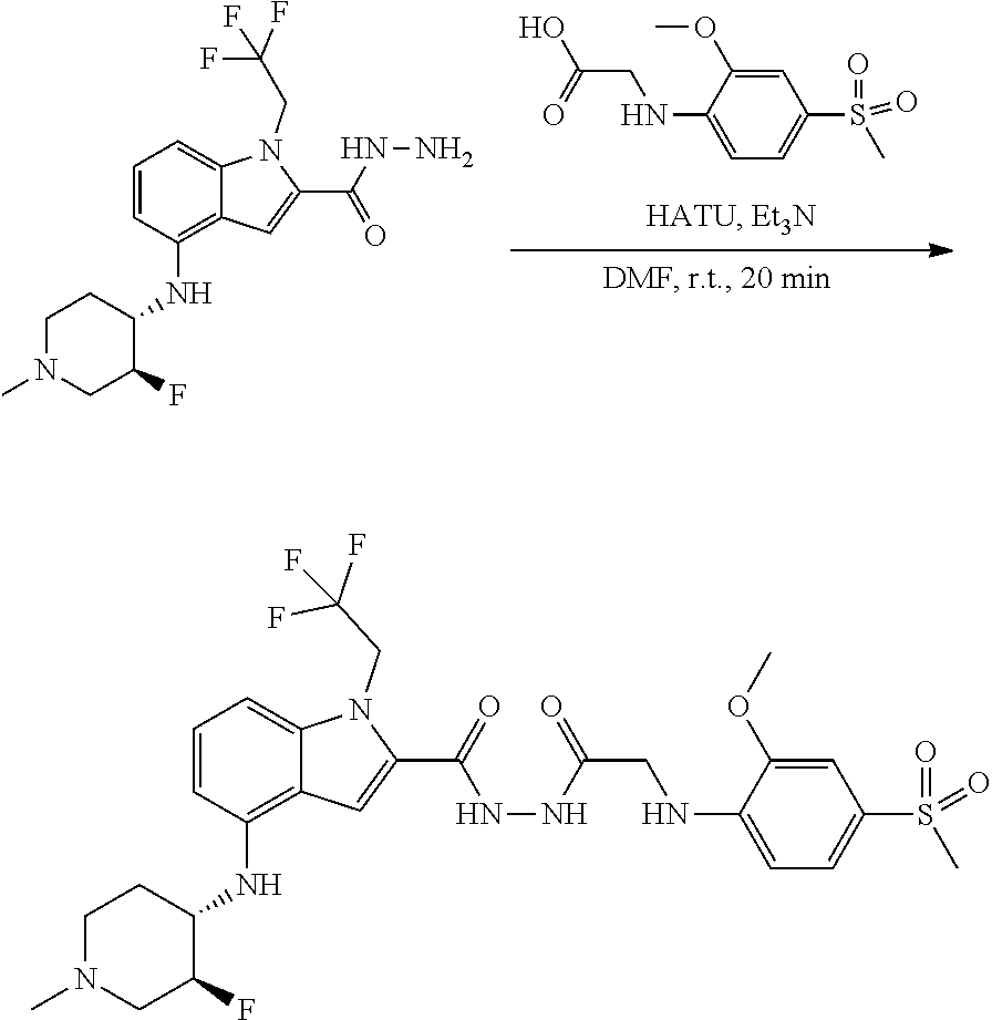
C1=C(OC)C(NCC(O)=O)=CC=C1S(=O)(C)=O.C1N(C)CC(F)C(NC2=C3C(=CC=C2)N(CC(F)(F)F)C(C(NN)=O)=C3)C1.C1N(C)CC(F)C(NC2=C3C(=CC=C2)N(CC(F)(F)F)C(C(=O)NNC(CNC2=CC=C(S(=O)(C)=O)C=C2OC)=O)=C3)C1
